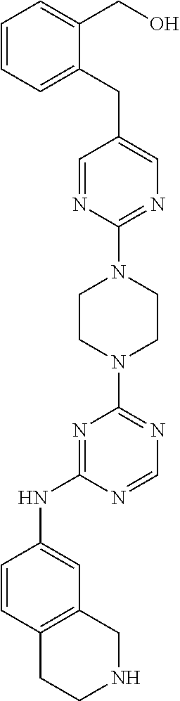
N1=CN=C(N2CCN(C3=NC=C(CC4=CC=CC=C4CO)C=N3)CC2)N=C1NC1=CC2=C(C=C1)CCNC2
